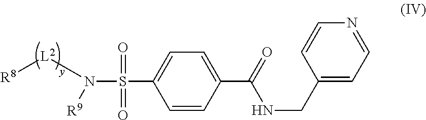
C1(C(=O)NCC2=CC=NC=C2)=CC=C(S(N([L2][R8])[R9])(=O)=O)C=C1
